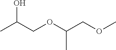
CC(COC(COC)C)O
